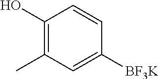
C1(O)=C(C)C=C([BF3K])C=C1
